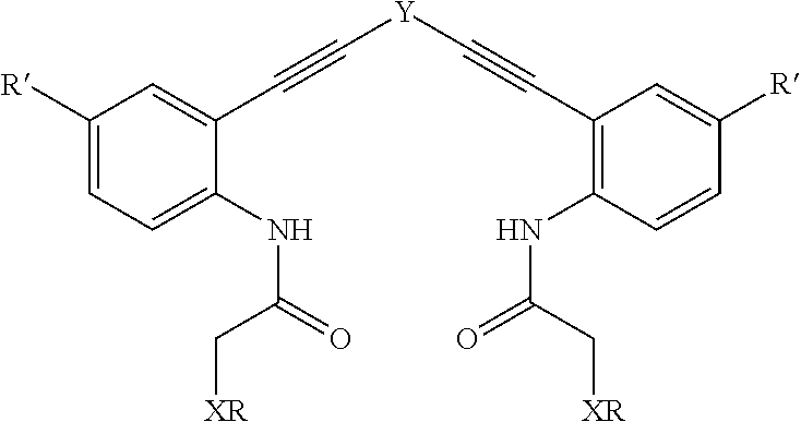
C1([R])=CC=C(NC(=O)C[XR])C(C#C[Y]C#CC2=C(NC(C[XR])=O)C=CC([R])=C2)=C1
